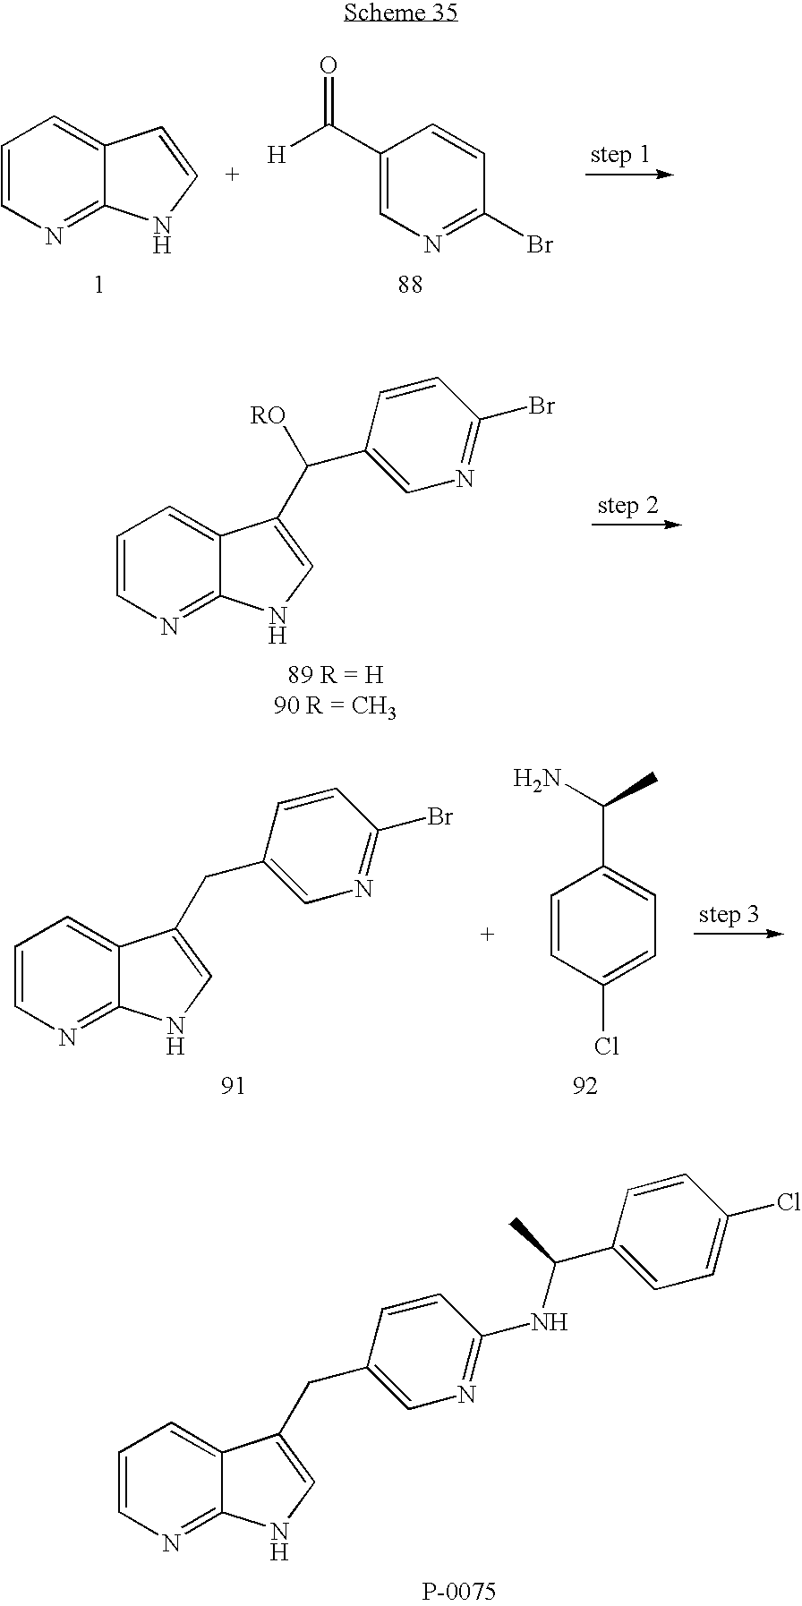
C1=CN=C2C(=C1)C=CN2.C1(C([H])=O)=CN=C(Br)C=C1.C1=CN=C2C(=C1)C(CC1=CN=C(NC(C3=CC=C(Cl)C=C3)C)C=C1)=CN2.C1=CN=C2C(=C1)C(CC1=CN=C(Br)C=C1)=CN2.C1=CC(Cl)=CC=C1C(N)C.C1=CN=C2C(=C1)C(C(C1=CN=C(Br)C=C1)[RO])=CN2
